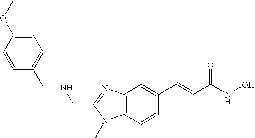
C(C1=NC2=C(C=CC(C=CC(NO)=O)=C2)N1C)NCC1=CC=C(OC)C=C1
